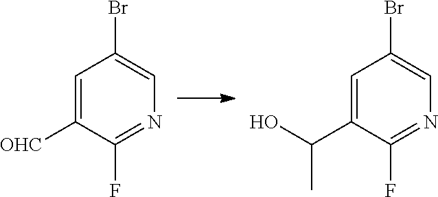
C1=C(C(O)C)C(F)=NC=C1Br.C1=C([OHC])C(F)=NC=C1Br
